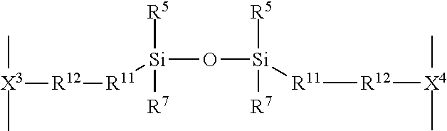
[Si](O[Si]([R5])([R7])[R11][R12][X4](C)C)([R5])([R7])[R11][R12][X3](C)C
